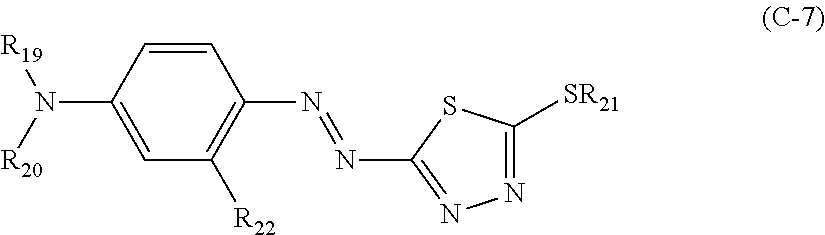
C1=C(N([R19])[R20])C=CC(N=NC2=NN=C([SR21])S2)=C1[R22]
